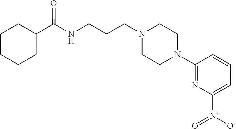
N1(C2=NC([N+]([O-])=O)=CC=C2)CCN(CCCNC(C2CCCCC2)=O)CC1
